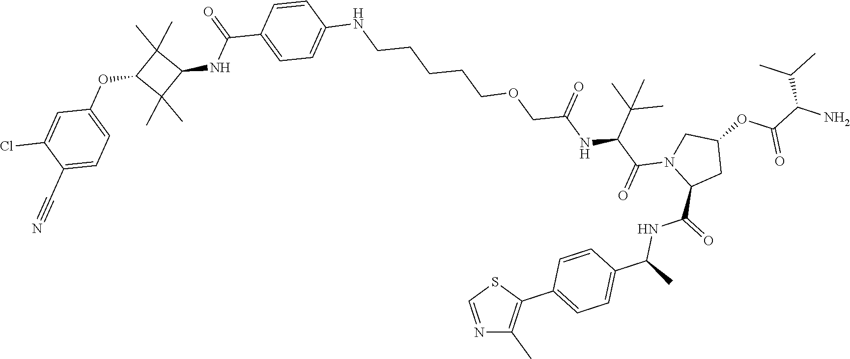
N1=CSC(C2=CC=C(C(NC(=O)C3CC(OC(=O)C(C(C)C)N)CN3C(=O)C(NC(COCCCCCNC3=CC=C(C(NC4C(C)(C)C(OC5=CC=C(C#N)C(Cl)=C5)C4(C)C)=O)C=C3)=O)C(C)(C)C)C)C=C2)=C1C
